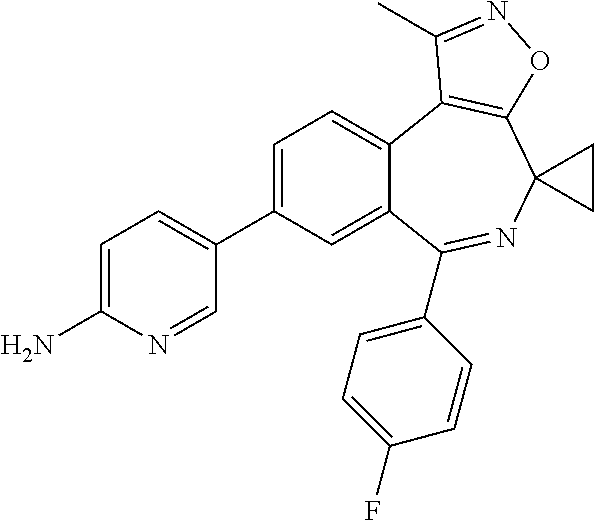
C12=CC(C3=CC=C(N)N=C3)=CC=C1C1=C(ON=C1C)C1(N=C2C2=CC=C(F)C=C2)CC1
